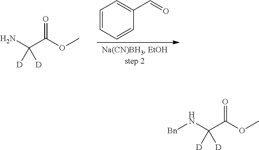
NC(C(OC)=O)([D])[D].C1=CC=CC(C=O)=C1.[Bn]NC(C(OC)=O)([D])[D]
